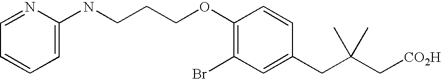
C1=C(CC(C[CO2H])(C)C)C=CC(OCCCNC2=CC=CC=N2)=C1Br
